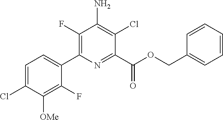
C1(F)=C(C2=CC=C(Cl)C([OMe])=C2F)N=C(C(OCC2=CC=CC=C2)=O)C(Cl)=C1N
